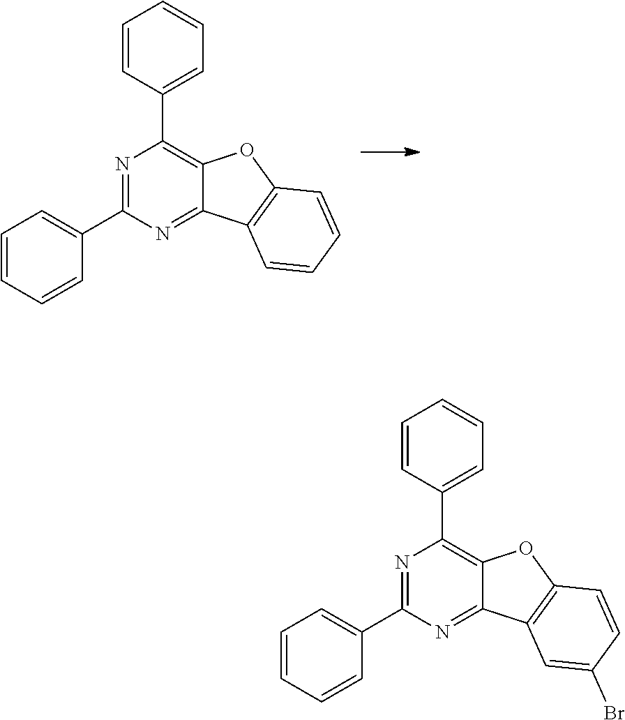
C1=CC(C2=C3C(=NC(C4=CC=CC=C4)=N2)C2=C(O3)C=CC=C2)=CC=C1.C1=CC(C2=C3C(=NC(C4=CC=CC=C4)=N2)C2=C(O3)C=CC(Br)=C2)=CC=C1
